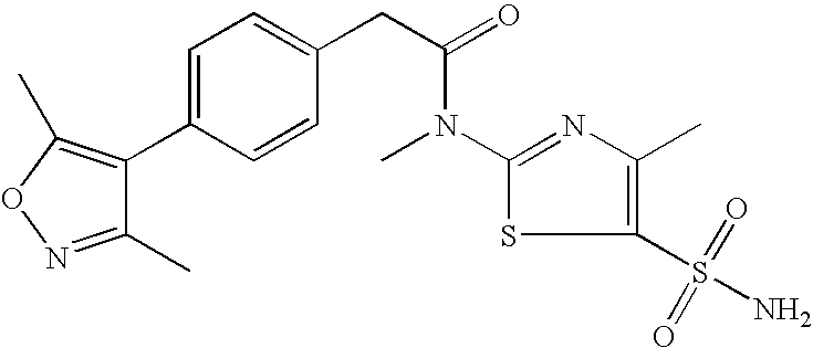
C1(C2=CC=C(CC(N(C3=NC(C)=C(S(N)(=O)=O)S3)C)=O)C=C2)=C(C)ON=C1C
